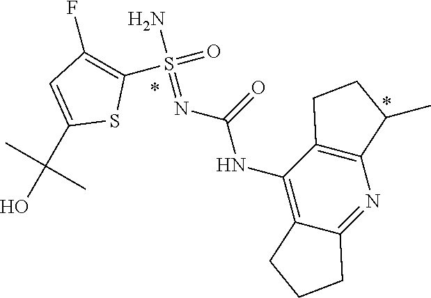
C1(S(=O)(N)=NC(NC2=C3C(=NC4=C2CCC4C)CCC3)=O)=C(F)C=C(C(O)(C)C)S1
